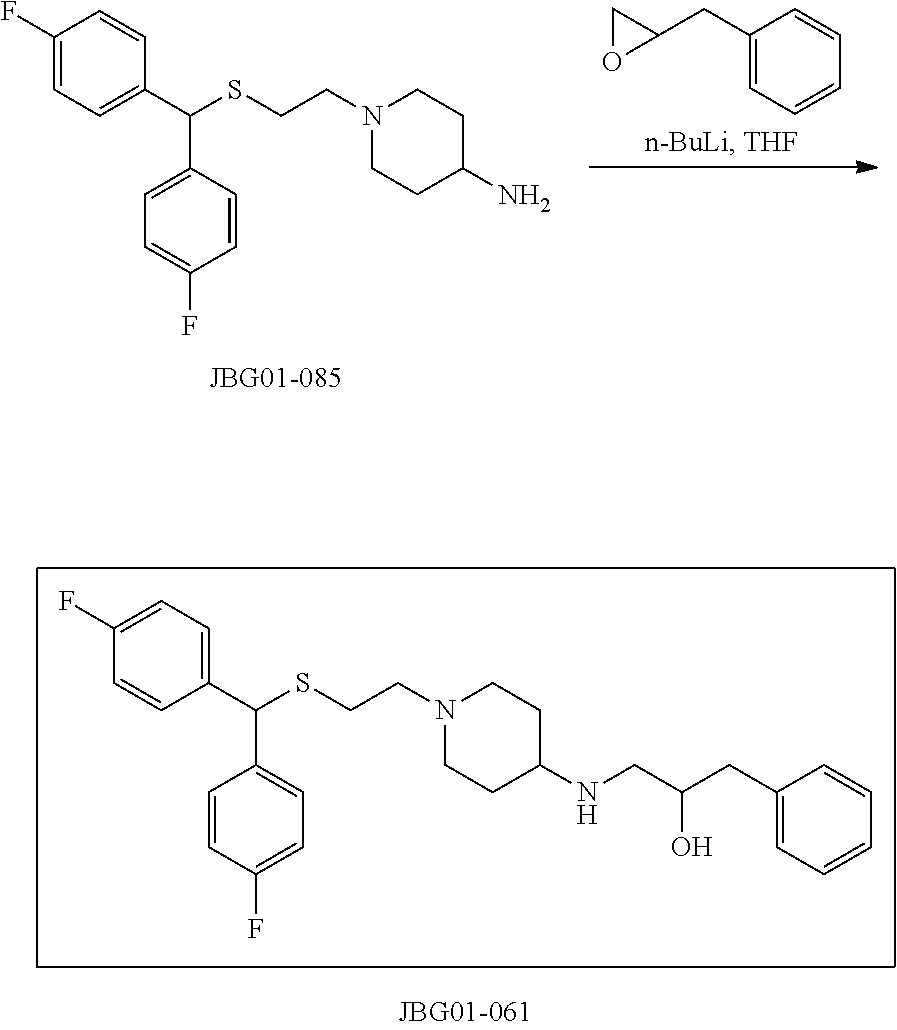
C(CSC(C1=CC=C(F)C=C1)C1=CC=C(F)C=C1)N1CCC(N)CC1.C1(CC2OC2)=CC=CC=C1.C(CSC(C1=CC=C(F)C=C1)C1=CC=C(F)C=C1)N1CCC(NCC(CC2=CC=CC=C2)O)CC1
